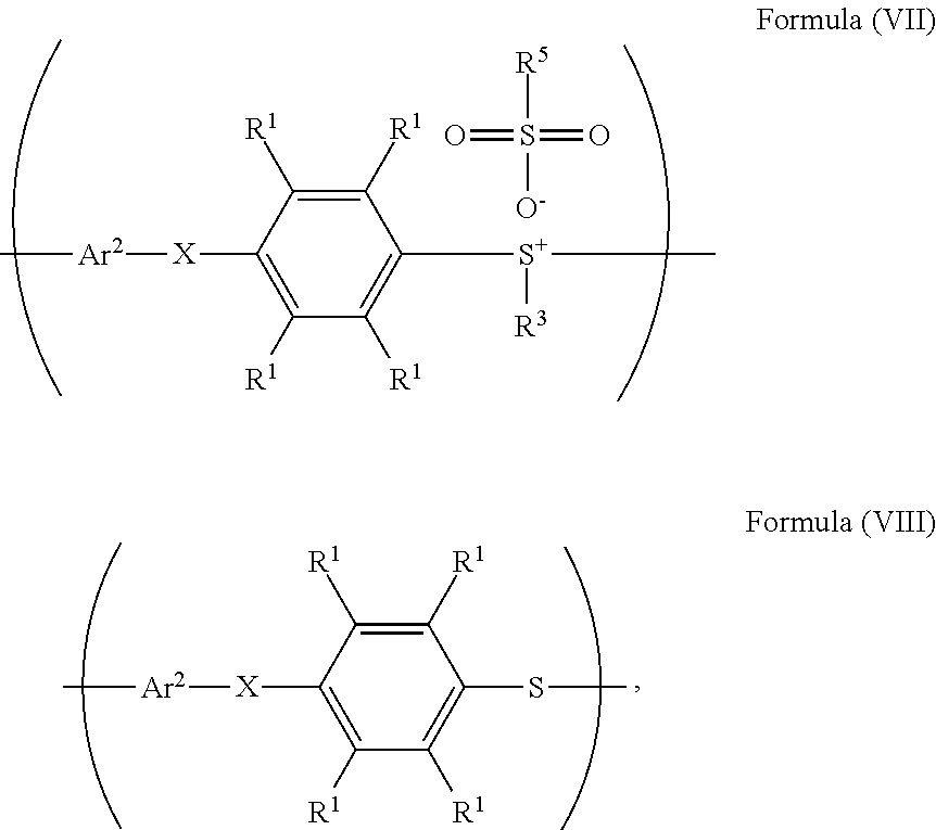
C1([R1])=C([R1])C([X][Ar2]C)=C([R1])C([R1])=C1[S+](C)[R3].[R5]S([O-])(=O)=O.C1([R1])=C([R1])C([X][Ar2]C)=C([R1])C([R1])=C1SC
